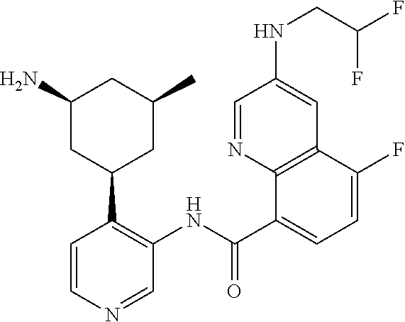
C1=NC2=C(C=C1NCC(F)F)C(F)=CC=C2C(NC1=C(C2CC(C)CC(N)C2)C=CN=C1)=O
